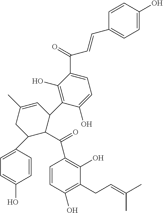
C1=CC(O)=CC=C1C=CC(C1=CC=C(O)C(C2C=C(C)CC(C3=CC=C(O)C=C3)C2C(=O)C2=C(O)C(CC=C(C)C)=C(O)C=C2)=C1O)=O
